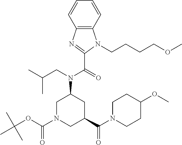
C12=C(C=CC=C1)N(CCCCOC)C(C(N(C1CN(C(OC(C)(C)C)=O)CC(C(=O)N3CCC(OC)CC3)C1)CC(C)C)=O)=N2
